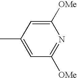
C1([OMe])=CC(C)=CC([OMe])=N1
